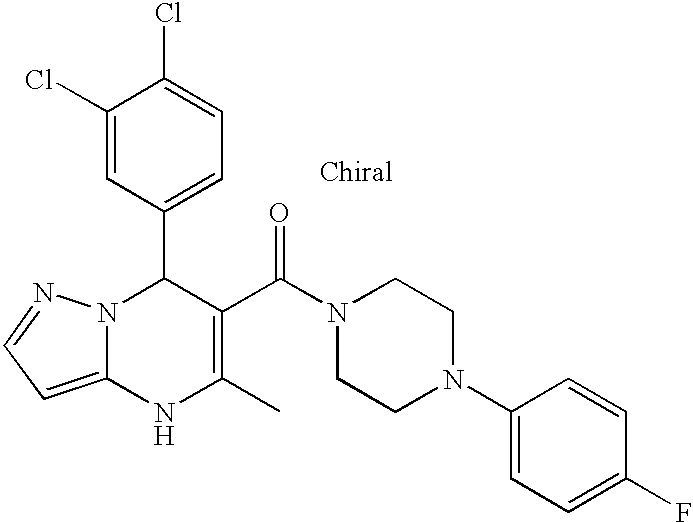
C1(Cl)=CC(C2N3C(=CC=N3)NC(C)=C2C(N2CCN(C3=CC=C(F)C=C3)CC2)=O)=CC=C1Cl
